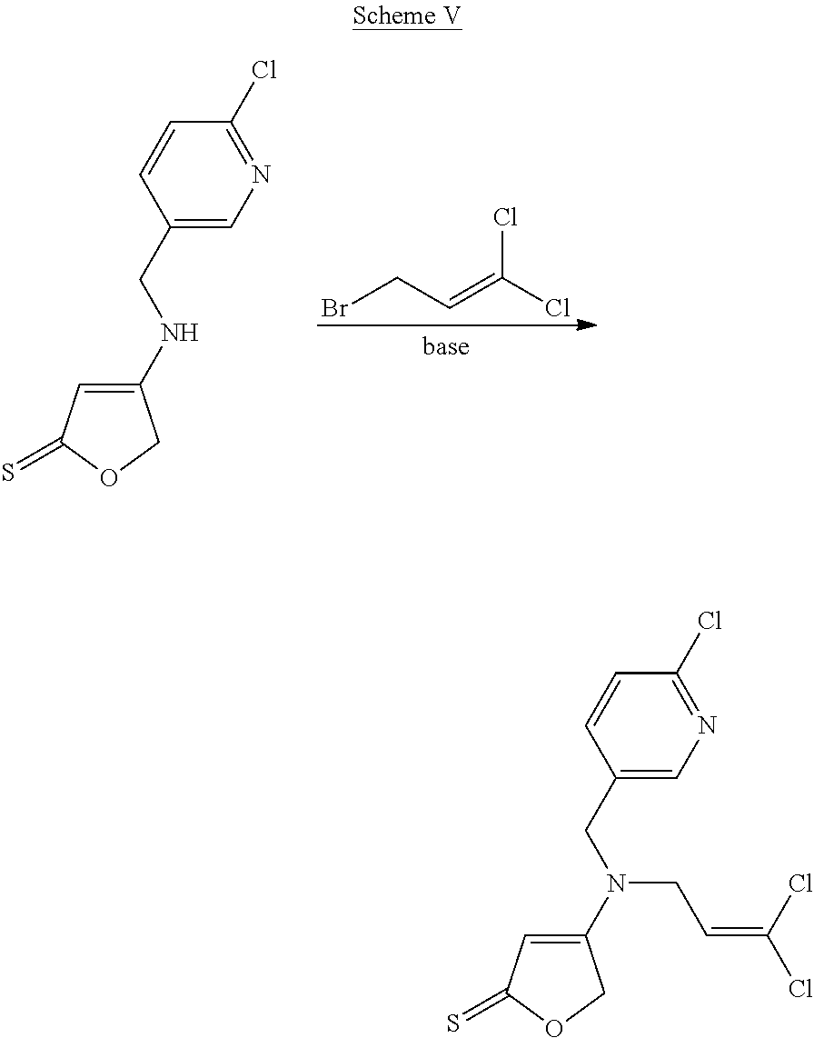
BrCC=C(Cl)Cl.C1(NCC2=CN=C(Cl)C=C2)=CC(=S)OC1.C1(N(CC=C(Cl)Cl)CC2=CN=C(Cl)C=C2)=CC(=S)OC1
